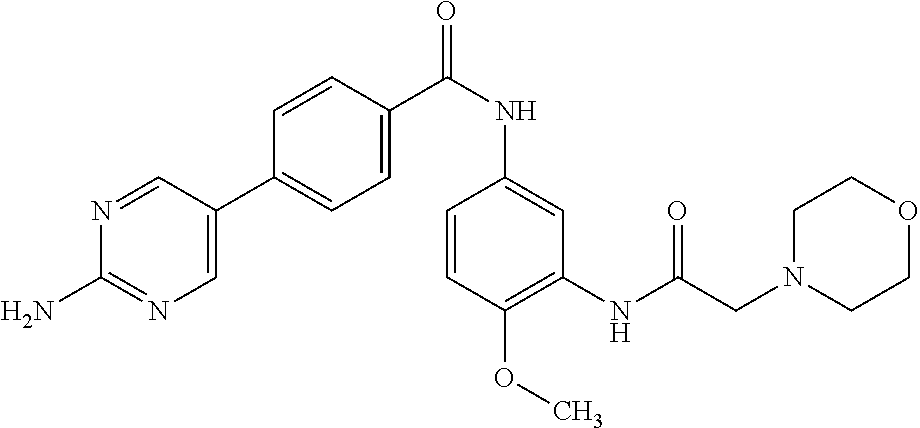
C1=CC(NC(=O)C2=CC=C(C3=CN=C(N)N=C3)C=C2)=CC(NC(CN2CCOCC2)=O)=C1OC
